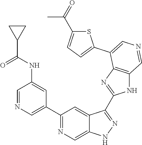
C1(C2=CN=CC(NC(C3CC3)=O)=C2)=NC=C2C(=C1)C(C1=NC3=C(N1)C=NC=C3C1=CC=C(C(C)=O)S1)=NN2
